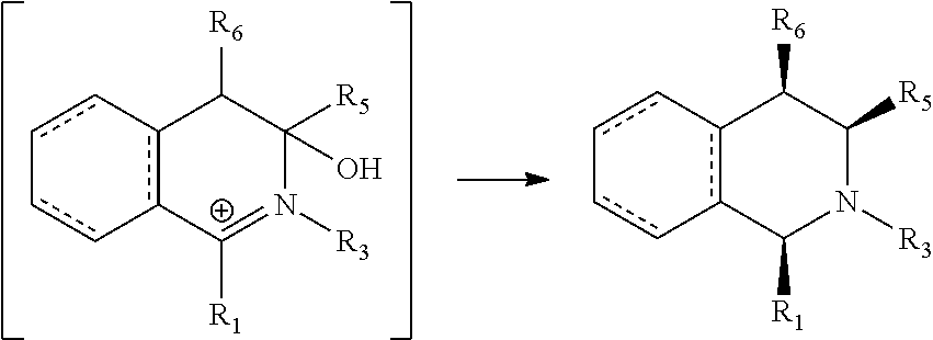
[R3]N1=[C+]([R1])c2c(C([R6])C1([R5])O)-cc-cc-2.c12c(C([R1])N([R3])C([R5])C1[R6])-cc-cc-2
